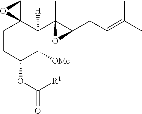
C1CC(OC(=O)[R1])C([OMe])C(C2(C)C(CC=C(C)C)O2)([H])C12CO2
